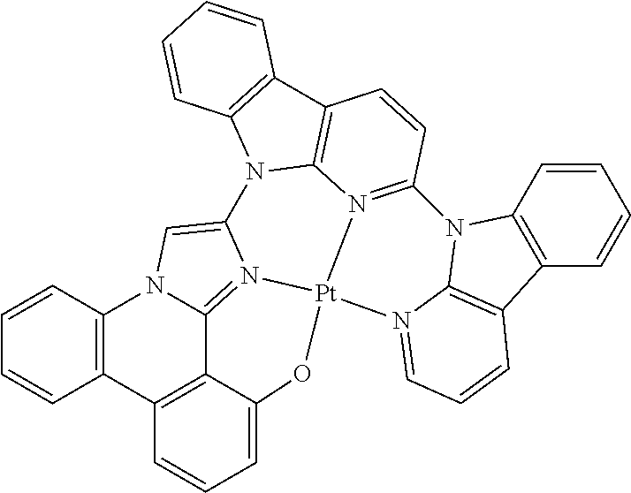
C1=CC2=C(C=C1)C1=C3C4=N5C(=CN24)N2C4=C(C6=C2C=CC=C6)C=CC2=N4[Pt]5(OC3=CC=C1)N1=CC=CC3=C1N2C1=C3C=CC=C1
